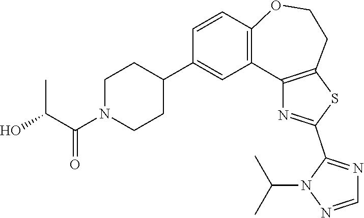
C1=NN(C(C)C)C(C2=NC3=C(S2)CCOC2=C3C=C(C3CCN(C(C(C)O)=O)CC3)C=C2)=N1
